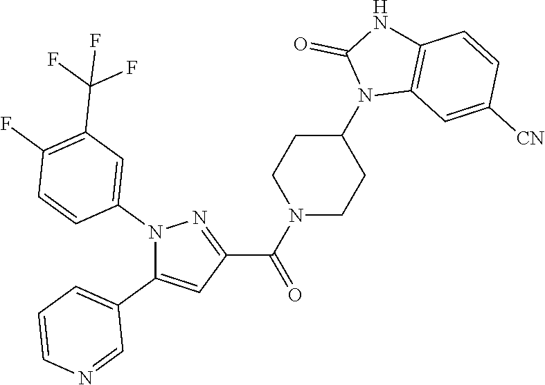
N1(C2=CC(C(F)(F)F)=C(F)C=C2)C(C2=CC=CN=C2)=CC(C(N2CCC(N3C4=C(NC3=O)C=CC([CN])=C4)CC2)=O)=N1
